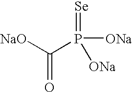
[NaO]C(P(=[Se])([ONa])[ONa])=O
